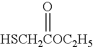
[HSCH2COC2H5]=O
